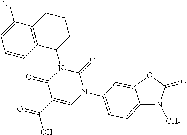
C12=CC=C(N3C(=O)N(C4CCCC5=C4C=CC=C5Cl)C(=O)C(C(O)=O)=C3)C=C1OC(=O)N2C
